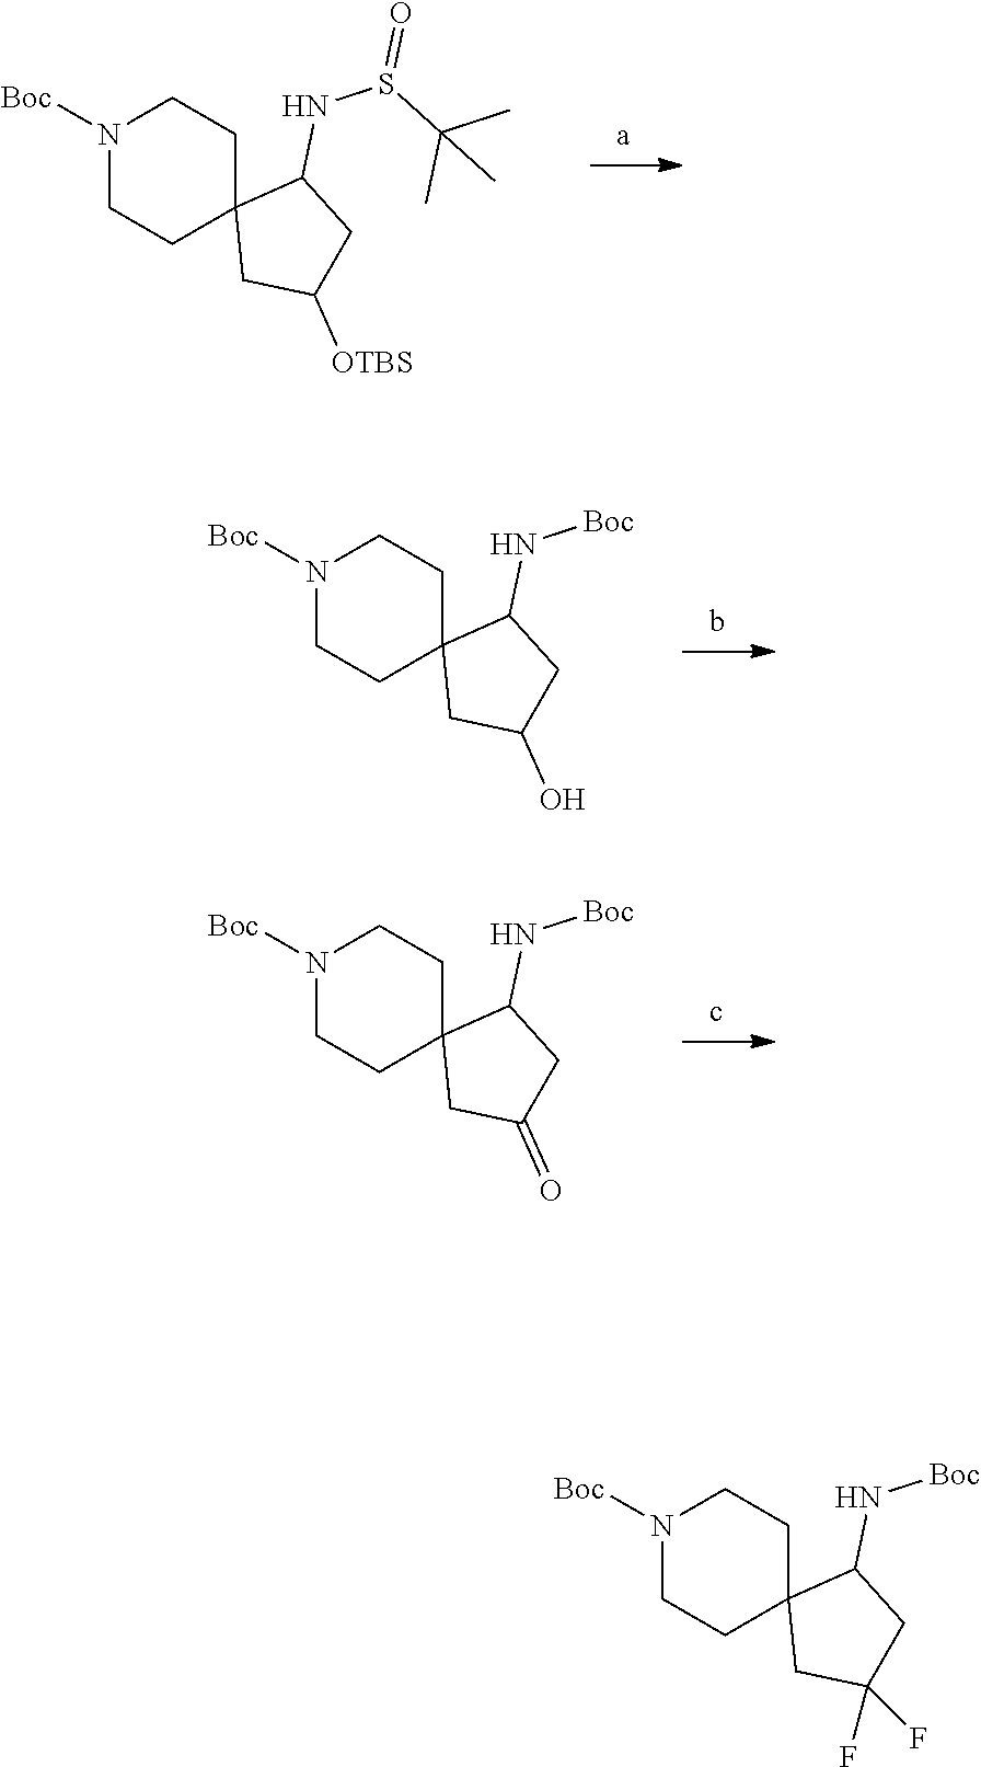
N1([Boc])CCC2(CC1)CC(F)(F)CC2N[Boc].N1([Boc])CCC2(CC1)CC([OTBS])CC2NS(C(C)(C)C)=O.N1([Boc])CCC2(CC1)CC(O)CC2N[Boc].N1([Boc])CCC2(CC1)CC(=O)CC2N[Boc]
